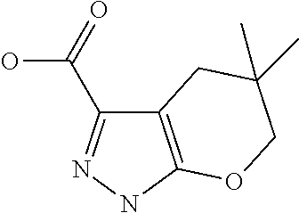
C12=C(NN=C1C(=O)O)OCC(C)(C)C2
